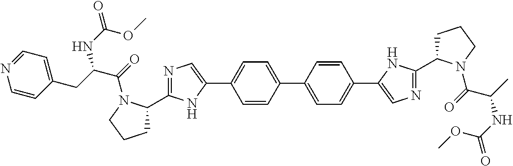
C1=CC(C2=CC=C(C3=CN=C(C4CCCN4C(C(NC(=O)OC)C)=O)N3)C=C2)=CC=C1C1=CN=C(C2CCCN2C(=O)C(CC2=CC=NC=C2)NC(=O)OC)N1
